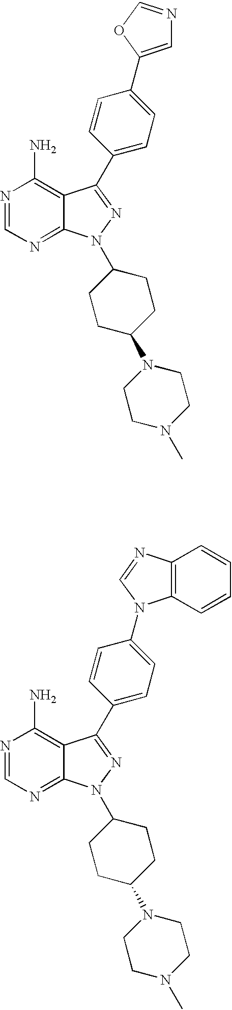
N1=CN=C2C(=C1N)C(C1=CC=C(C3=CN=CO3)C=C1)=NN2C1CCC(N2CCN(C)CC2)CC1.N1=CN=C2C(=C1N)C(C1=CC=C(N3C4=C(N=C3)C=CC=C4)C=C1)=NN2C1CCC(N2CCN(C)CC2)CC1
